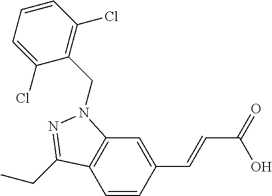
C1=CC(C=CC(=O)O)=CC2=C1C(CC)=NN2CC1=C(Cl)C=CC=C1Cl
